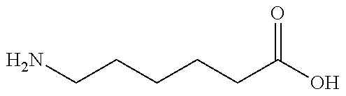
C(CCCCC(=O)O)N
